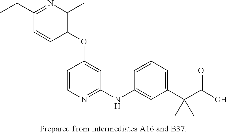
C1(OC2=CC(NC3=CC(C(C(O)=O)(C)C)=CC(C)=C3)=NC=C2)=C(C)N=C(CC)C=C1
